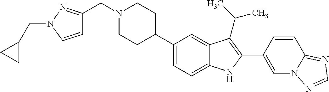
C1(C2CCN(CC3=NN(CC4CC4)C=C3)CC2)=CC=C2C(=C1)C(C(C)C)=C(C1=CN3C(=NC=N3)C=C1)N2
